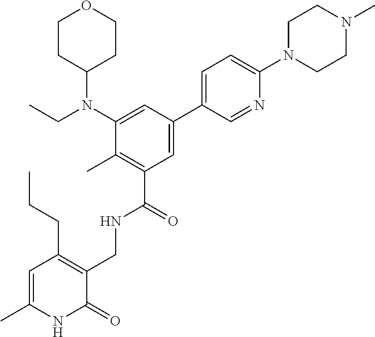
C1(N(CC)C2CCOCC2)=CC(C2=CC=C(N3CCN(C)CC3)N=C2)=CC(C(NCC2=C(CCC)C=C(C)NC2=O)=O)=C1C
